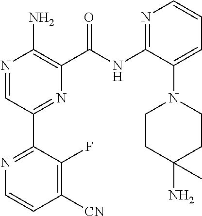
N1=CC(C2=NC=CC([CN])=C2F)=NC(C(NC2=NC=CC=C2N2CCC(N)(C)CC2)=O)=C1N
